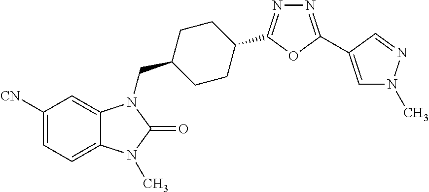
C1([CN])=CC=C2C(=C1)N(CC1CCC(C3=NN=C(C4=CN(C)N=C4)O3)CC1)C(=O)N2C
